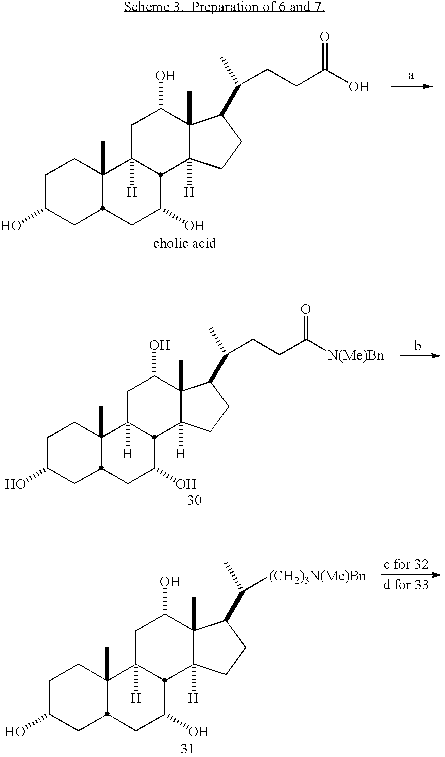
C1C(O)CC2C(C)(C1)C1([H])CC(O)C3(C)C([H])(CCC3C(C)CCC(O)=O)C1C(O)C2.C1C(O)CC2C(C)(C1)C1([H])CC(O)C3(C)C([H])(CCC3C(C)CCC([N(Me)Bn])=O)C1C(O)C2.C1C(O)CC2C(C)(C1)C1([H])CC(O)C3(C)C([H])(CCC3C(C)[(CH2)3N(Me)Bn])C1C(O)C2
